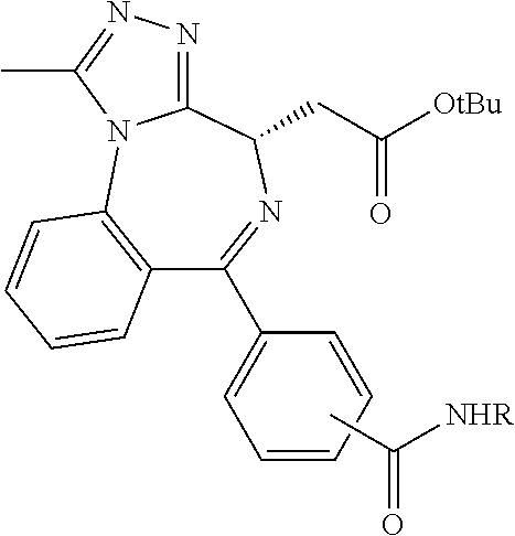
C12=C(C=CC=C1)N1C(=NN=C1C)C(CC([OtBu])=O)N=C2C1=CC=CC=C1.CC([NHR])=O
